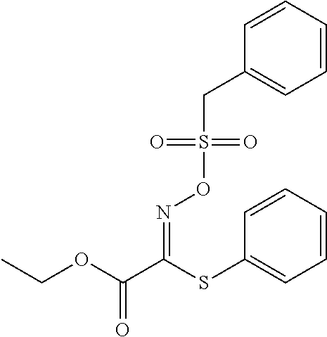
C(C1=CC=CC=C1)S(ON=C(C(OCC)=O)SC1=CC=CC=C1)(=O)=O
